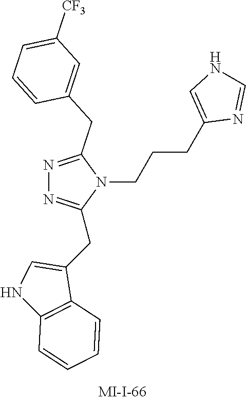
N1=C(CC2=CC([CF3])=CC=C2)N(CCCC2=CNC=N2)C(CC2=CNC3=C2C=CC=C3)=N1
